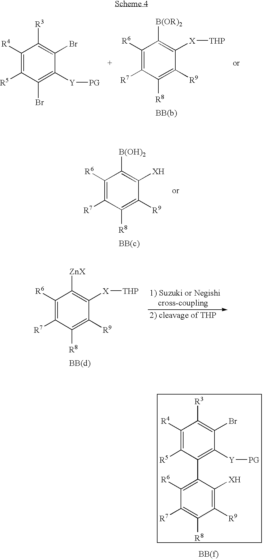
C1([R4])=C([R5])C(Br)=C([Y][PG])C(Br)=C1[R3].C1([R6])=C([R7])C([R8])=C([R9])C([X][THP])=C1[B(OR)2].C1([R6])=C([R7])C([R8])=C([R9])C([XH])=C1[B(OH)2].C1([R6])=C([R7])C([R8])=C([R9])C([X][THP])=C1[ZnX].C1([R4])=C([R5])C(C2=C([R6])C([R7])=C([R8])C([R9])=C2[XH])=C([Y][PG])C(Br)=C1[R3]
